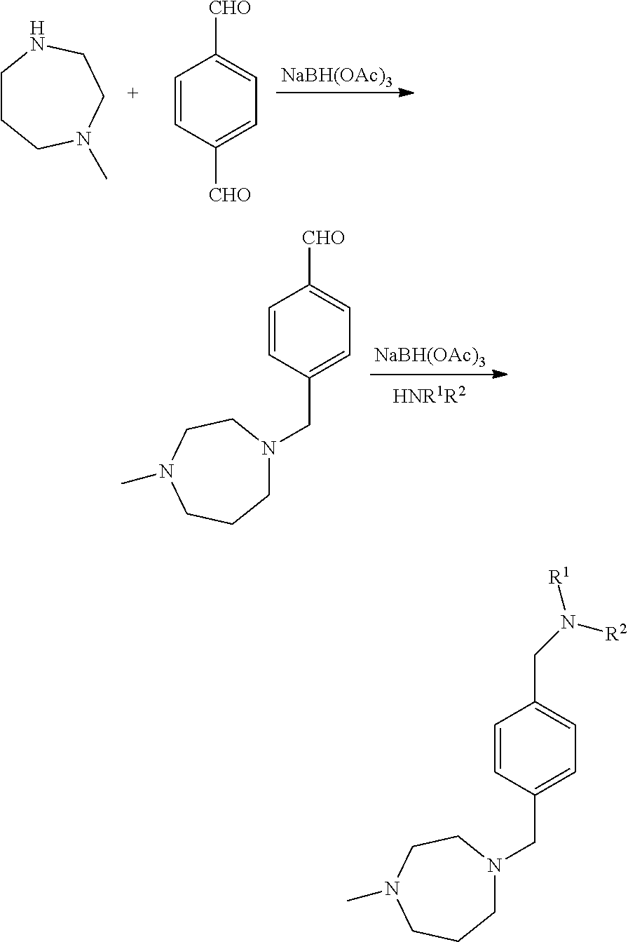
[NaBH(OAc)3].C1CCN(C)CCN1.C1=CC([CHO])=CC=C1[CHO].[NaBH(OAc)3].[HNR1R2].C1=CC(CN2CCCN(C)CC2)=CC=C1[CHO].C1=CC(CN2CCCN(C)CC2)=CC=C1CN([R2])[R1]
